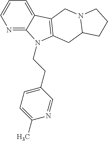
N1=C2C(=CC=C1)C1=C(N2CCC2=CC=C(C)N=C2)CC2N(C1)CCC2
